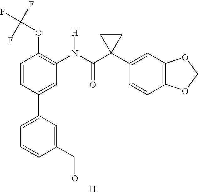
C1=CC(C2=CC=CC(CO)=C2)=CC(N(C(C2(C3=CC4=C(C=C3)OCO4)CC2)=O)[H])=C1OC(F)(F)F.[H]
